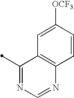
C1(C)=NC=NC2=C1C=C([OCF3])C=C2
